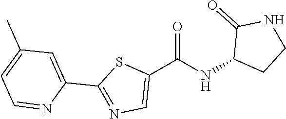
C1(C(NC2CCNC2=O)=O)=CN=C(C2=CC(C)=CC=N2)S1
